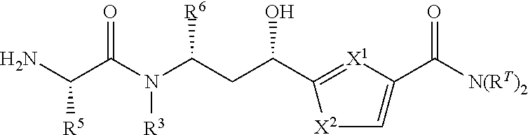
NC(C(N(C(CC(C1=[X1]C(C([N(RT)2])=O)=C[X2]1)O)[R6])[R3])=O)[R5]
